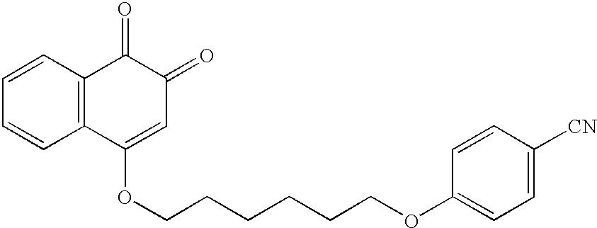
C1=CC2=C(C=C1)C(OCCCCCCOC1=CC=C([CN])C=C1)=CC(=O)C2=O
